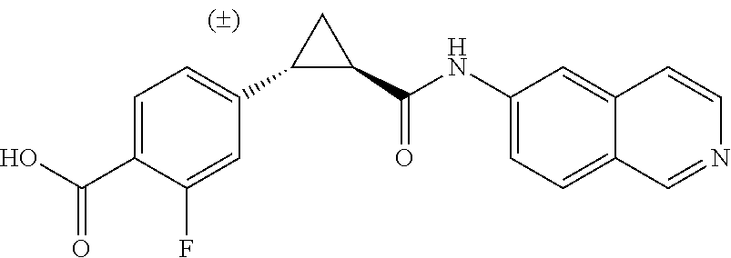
C1=C(C(O)=O)C(F)=CC(C2C(C(NC3=CC=C4C=NC=CC4=C3)=O)C2)=C1
